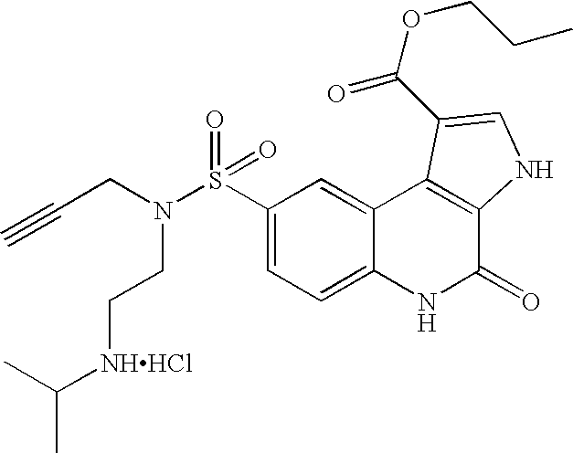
N(S(C1=CC=C2C(=C1)C1=C(C(=O)N2)NC=C1C(OCCC)=O)(=O)=O)(CC#C)CC[NHHCl]C(C)C
